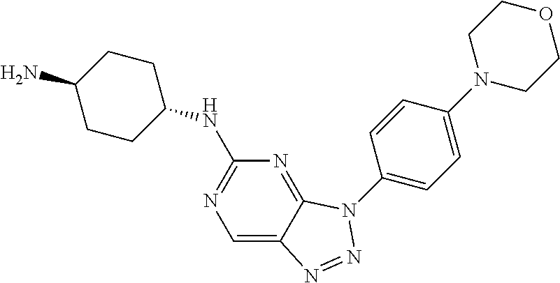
C1=C2C(=NC(NC3CCC(N)CC3)=N1)N(C1=CC=C(N3CCOCC3)C=C1)N=N2
